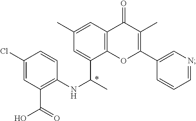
C1(C)=C(C2=CN=CC=C2)OC2=C(C1=O)C=C(C)C=C2C(C)NC1=C(C(O)=O)C=C(Cl)C=C1
